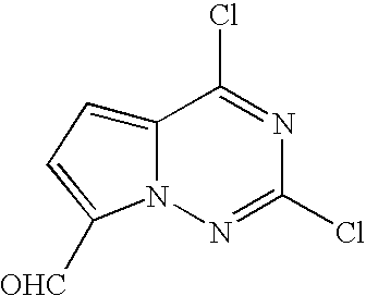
C12=CC=C([OHC])N1N=C(Cl)N=C2Cl
